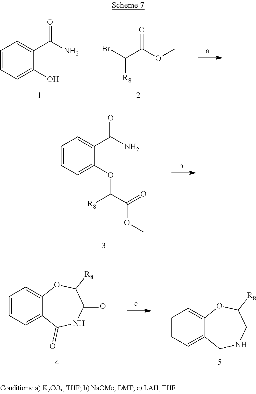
C1=CC=C(O)C(C(N)=O)=C1.[R8]C(Br)C(OC)=O.C1=CC=C(OC(C(=O)OC)[R8])C(C(N)=O)=C1.C1=CC=C2C(=C1)OC([R8])C(=O)NC2=O.C1=CC=C2C(=C1)OC([R8])CNC2
